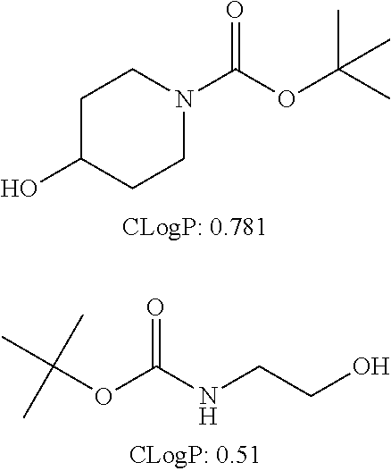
C1C(O)CCN(C(OC(C)(C)C)=O)C1.O(C(NCCO)=O)C(C)(C)C
